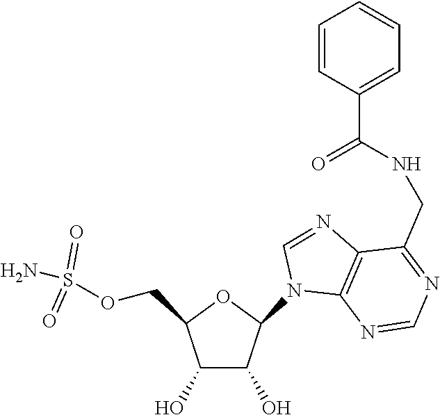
C1(O)C(O)C(N2C3=C(N=C2)C(CNC(C2=CC=CC=C2)=O)=NC=N3)OC1COS(=O)(=O)N
